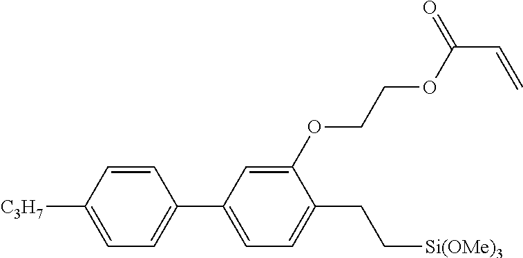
C1=CC([C3H7])=CC=C1C1=CC=C(CC[Si(OMe)3])C(OCCOC(=O)C=C)=C1
